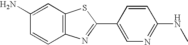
C1(N)=CC2=C(C=C1)N=C(C1=CN=C(NC)C=C1)S2
